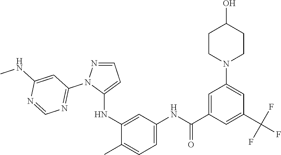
C1=NN(C2=NC=NC(NC)=C2)C(NC2=CC(NC(C3=CC(N4CCC(O)CC4)=CC(C(F)(F)F)=C3)=O)=CC=C2C)=C1
